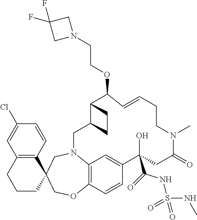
C12=C(C=CC(Cl)=C1)C1(CCC2)COC2=C3N(C1)CC1C(C(OCCN4CC(F)(F)C4)C=CCCN(C)C(=O)CC(O)(C(=O)NS(NC)(=O)=O)C(=C3)C=C2)CC1
